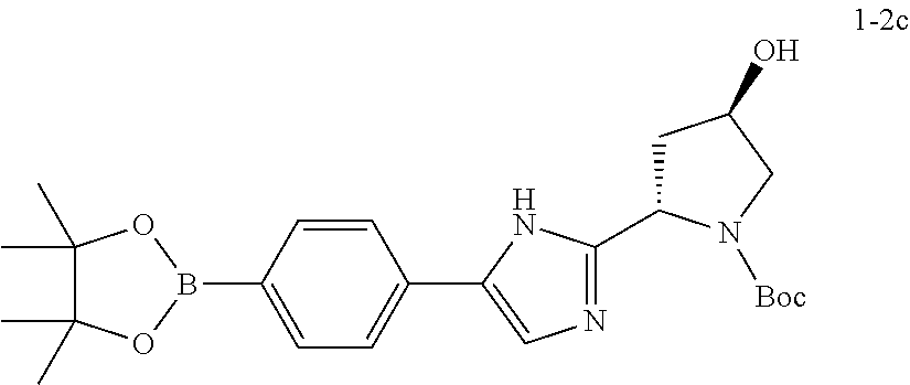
C1(C)(C)C(C)(C)OB(C2=CC=C(C3=CN=C(C4CC(O)CN4[Boc])N3)C=C2)O1
